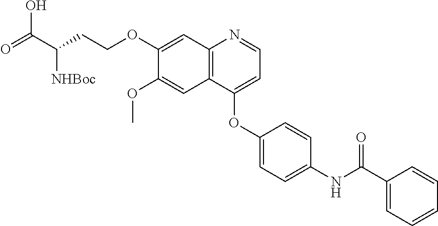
C12=C(C(OC3=CC=C(NC(C4=CC=CC=C4)=O)C=C3)=CC=N1)C=C(OC)C(OCCC([NHBoc])C(=O)O)=C2
